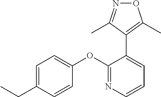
C1(OC2=CC=C(CC)C=C2)=NC=CC=C1C1=C(C)ON=C1C
